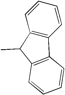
C12=C(C=CC=C1)C1=C(C2C)C=CC=C1
